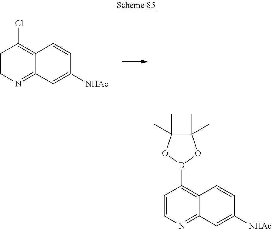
C1=CN=C2C(=C1Cl)C=CC([NHAc])=C2.C1=CN=C2C(=C1B1OC(C)(C)C(C)(C)O1)C=CC([NHAc])=C2
